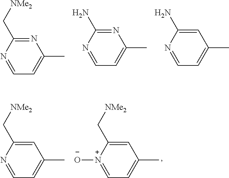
N1=C(C[NMe2])N=CC=C1C.N1=C(N)N=CC=C1C.C1=C(N)N=CC=C1C.C1=C(C[NMe2])N=CC=C1C.C1=C(C[NMe2])[N+]([O-])=CC=C1C
